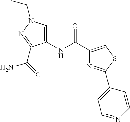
C1(NC(C2=CSC(C3=CC=NC=C3)=N2)=O)=CN(CC)N=C1C(N)=O
